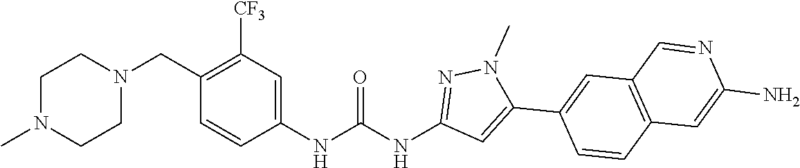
N1(C)CCN(CC2=C([CF3])C=C(NC(NC3=NN(C)C(C4=CC5=C(C=C4)C=C(N)N=C5)=C3)=O)C=C2)CC1
